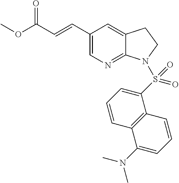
C1(C=CC(OC)=O)=CN=C2C(=C1)CCN2S(C1=CC=CC2=C1C=CC=C2N(C)C)(=O)=O
